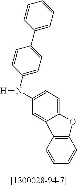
C1(C2=CC=C(N(C3=CC=C4C(=C3)C3=C(C=CC=C3)O4)[H])C=C2)=CC=CC=C1
